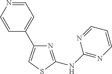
N1=C(NC2=NC=CC=N2)SC=C1C1=CC=NC=C1
